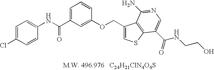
C(C1=CC=CC(OCC2=CSC3=C2C(N)=NC=C3C(=O)NCCO)=C1)(NC1=CC=C(Cl)C=C1)=O
